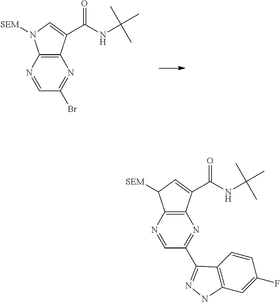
C(NC(=O)C1=CN([SEM])C2=C1N=C(Br)C=N2)(C)(C)C.C(NC(=O)C1=CC([SEM])C2=C1N=C(C1=NNC3=C1C=CC(F)=C3)C=N2)(C)(C)C
